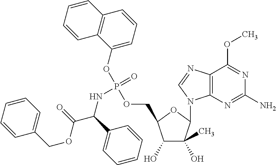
C1(O)C(C)(O)C(N2C3=C(N=C2)C(OC)=NC(N)=N3)OC1COP(OC1=CC=CC2=C1C=CC=C2)(=O)NC(C(OCC1=CC=CC=C1)=O)C1=CC=CC=C1
